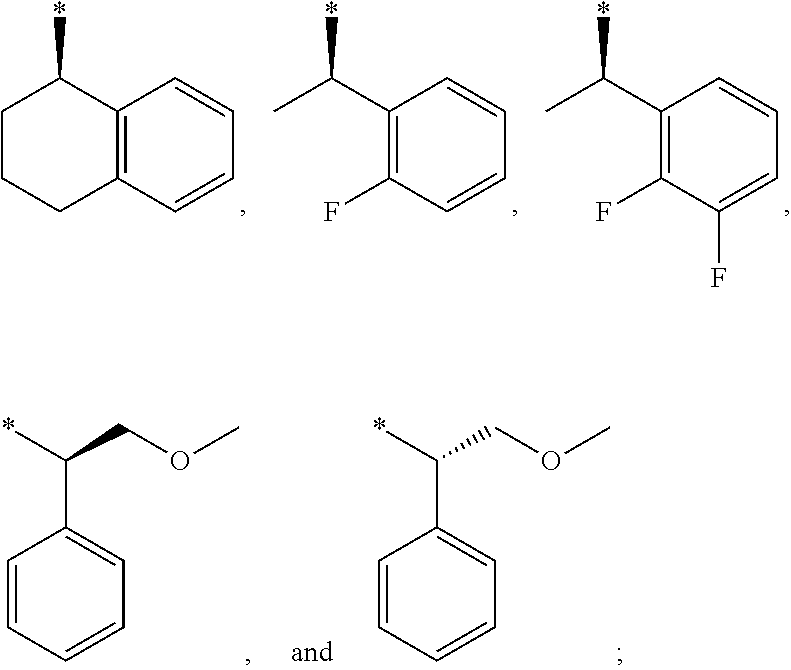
C1CCC2=C(C1*)C=CC=C2.CC(C1=C(F)C=CC=C1)*.CC(C1=C(F)C(F)=CC=C1)*.C1=CC(C(COC)*)=CC=C1.C1=CC(C(COC)*)=CC=C1
